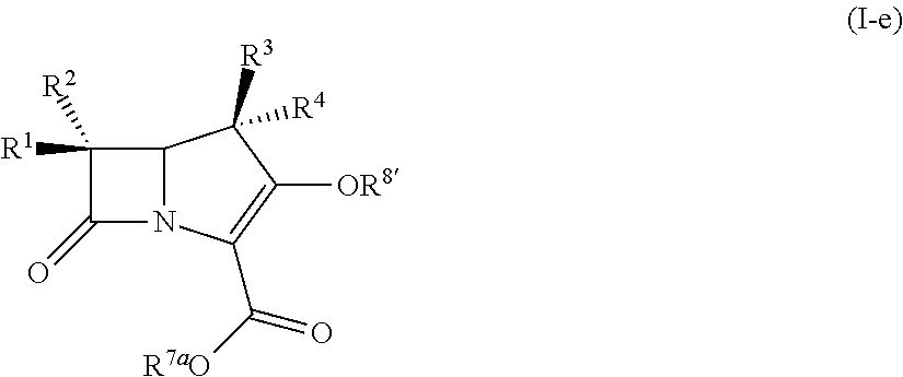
C1([R1])([R2])C(=O)N2C1C([R3])([R4])C([OR8])=C2C([R7aO])=O
